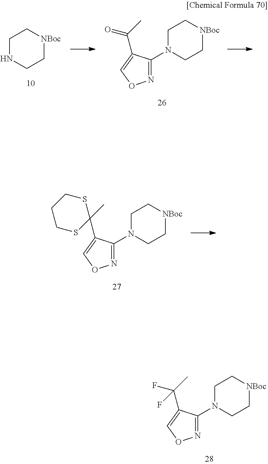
C1N(C2=NOC=C2C(=O)C)CC[NBoc]C1.C1NCC[NBoc]C1.C1N(C2=NOC=C2C2(C)SCCCS2)CC[NBoc]C1.C1N(C2=NOC=C2C(F)(C)F)CC[NBoc]C1
